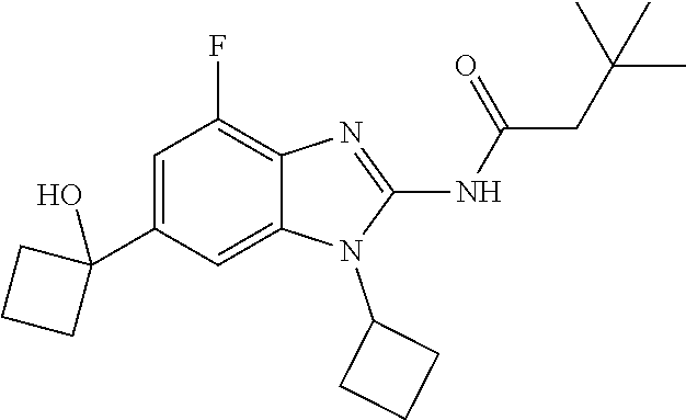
C1=C(C2(O)CCC2)C=C2C(=C1F)N=C(NC(=O)CC(C)(C)C)N2C1CCC1
